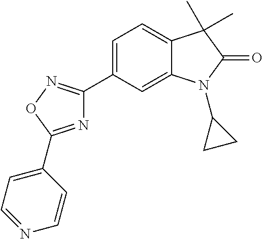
C12=CC(C3=NOC(C4=CC=NC=C4)=N3)=CC=C1C(C)(C)C(=O)N2C1CC1
